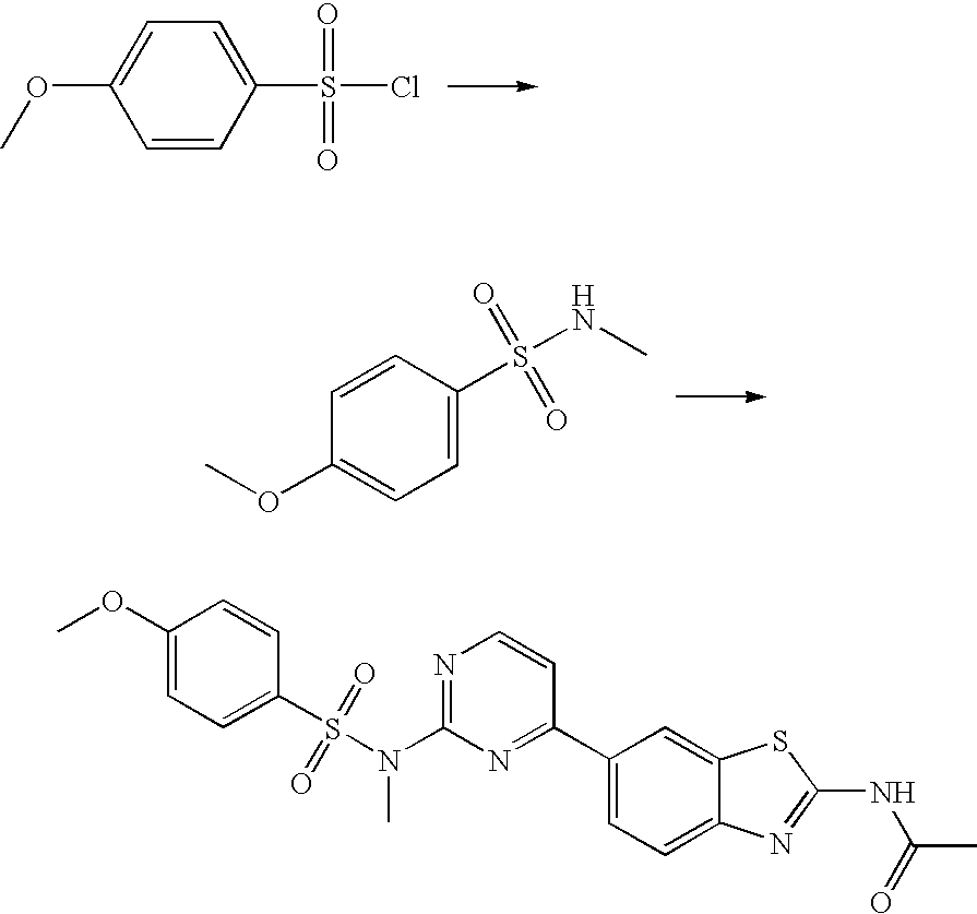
C1=CC(S(=O)(=O)Cl)=CC=C1OC.C1=C(S(NC)(=O)=O)C=CC(OC)=C1.C1(OC)=CC=C(S(N(C2=NC=CC(C3=CC=C4C(=C3)SC(NC(C)=O)=N4)=N2)C)(=O)=O)C=C1
